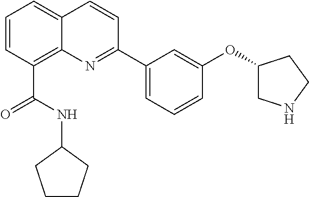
C1=CC(C(NC2CCCC2)=O)=C2C(=C1)C=CC(C1=CC=CC(OC3CNCC3)=C1)=N2
